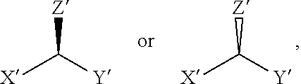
C([X])([Y])[Z].C([X])([Y])[Z]
